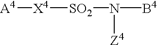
[A4][X4][SO2]N([B4])[Z4]
